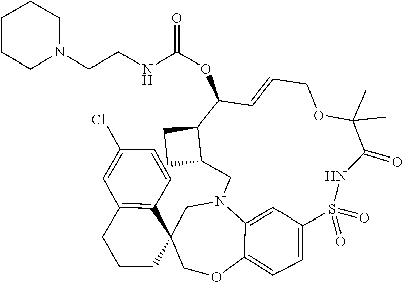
C1(Cl)=CC2=C(C=C1)C1(CCC2)CN2C3=CC(=CC=C3OC1)S(=O)(=O)NC(=O)C(C)(C)OCC=CC(OC(NCCN1CCCCC1)=O)C1CCC1C2
